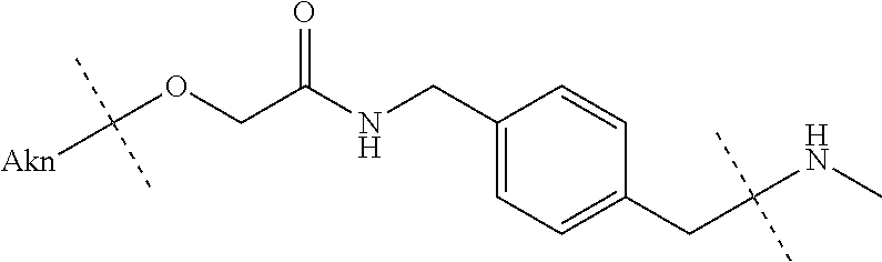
C(OCC(NCC1=CC=C(CC(NC)(C)C)C=C1)=O)([Akn])(C)C
